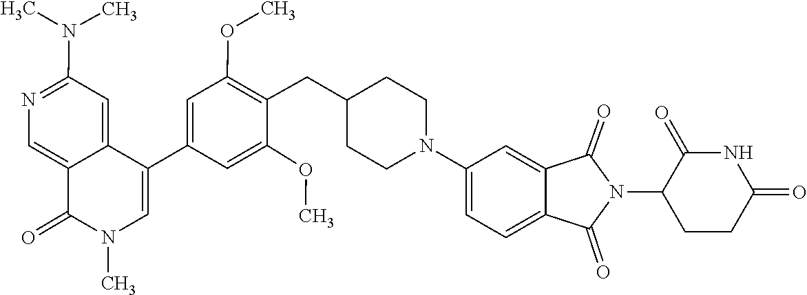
CN1C=C(C2=CC(OC)=C(CC3CCN(C4=CC=C5C(=C4)C(=O)N(C4CCC(=O)NC4=O)C5=O)CC3)C(OC)=C2)C2=CC(N(C)C)=NC=C2C1=O
